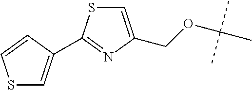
S1C=C(C2=NC(COC(C)(C)C)=CS2)C=C1
